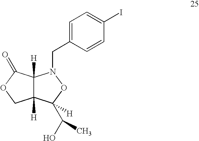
C12([H])C([H])(C(=O)OC1)N(CC1=CC=C(I)C=C1)OC2(C(O)C)[H]
